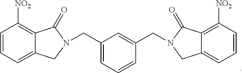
C12=CC=CC([NO2])=C1C(=O)N(CC1=CC=CC(CN3CC4=CC=CC([NO2])=C4C3=O)=C1)C2
